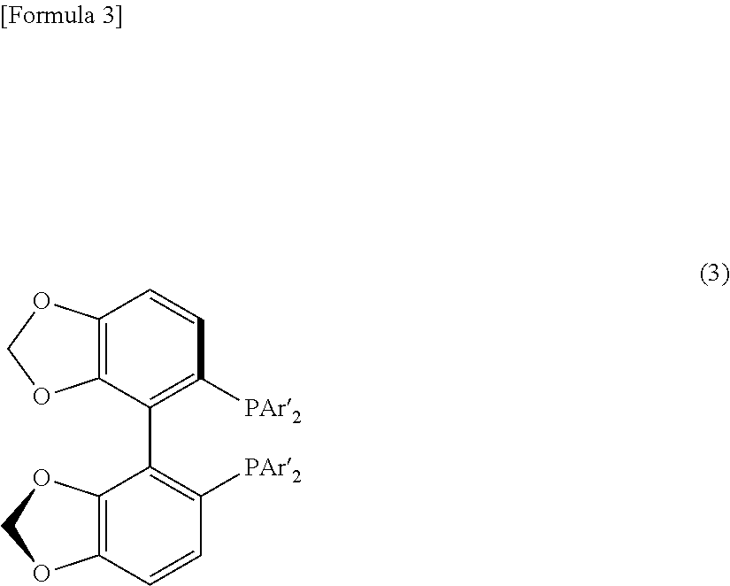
C12=C(C=CC([PAr2])=C1C1=C([PAr2])C=CC3=C1OCO3)OCO2
